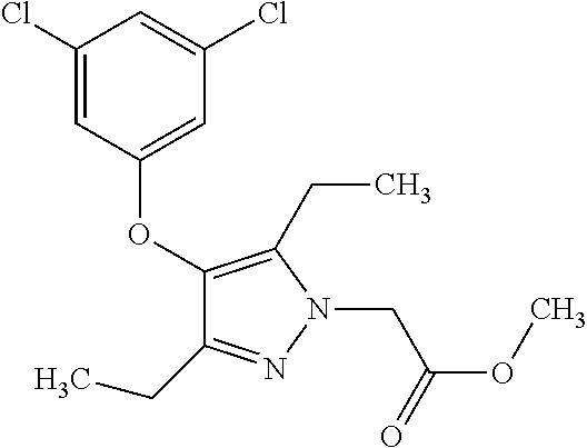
C1(OC2=CC(Cl)=CC(Cl)=C2)=C(CC)N(CC(=O)OC)N=C1CC
